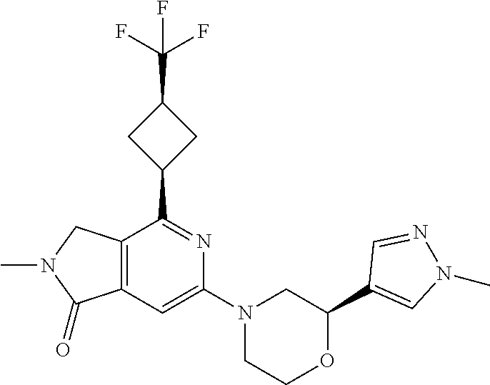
C1(C2=NC(N3CCOC(C4=CN(C)N=C4)C3)=CC3=C2CN(C)C3=O)CC(C(F)(F)F)C1
